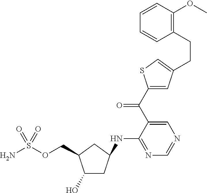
C1(O)CC(NC2=NC=NC=C2C(C2=CC(CCC3=C(OC)C=CC=C3)=CS2)=O)CC1COS(N)(=O)=O
